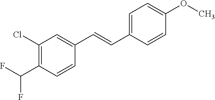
C1(Cl)=C(C(F)F)C=CC(C=CC2=CC=C(OC)C=C2)=C1
